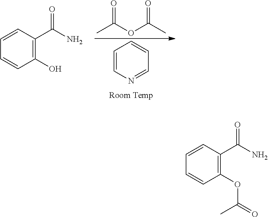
O=C(OC(C)=O)C.C1=CN=CC=C1.C1(O)=C(C(N)=O)C=CC=C1.C1(OC(=O)C)=C(C(N)=O)C=CC=C1
